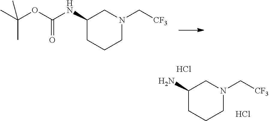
C1(NC(OC(C)(C)C)=O)CCCN(C[CF3])C1.C1(N)CCCN(C[CF3])C1.Cl.Cl
